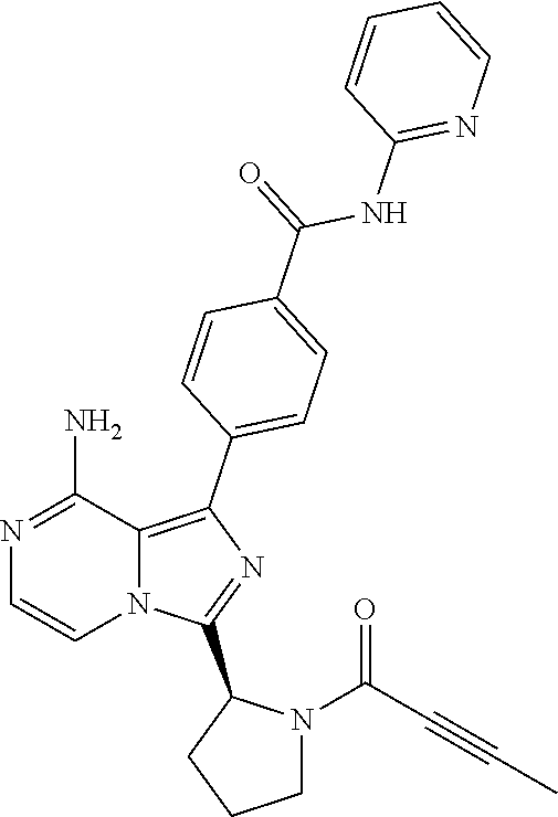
N1=C(N)C2=C(C3=CC=C(C(NC4=NC=CC=C4)=O)C=C3)N=C(C3CCCN3C(C#CC)=O)N2C=C1
